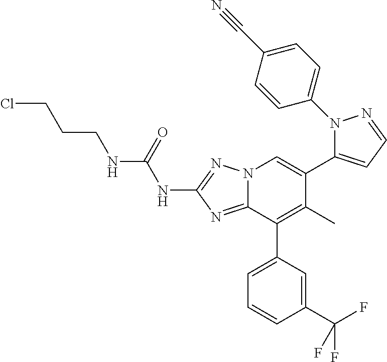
ClCCCNC(NC1=NN2C(=N1)C(C1=CC=CC(C(F)(F)F)=C1)=C(C)C(C1=CC=NN1C1=CC=C(C#N)C=C1)=C2)=O
